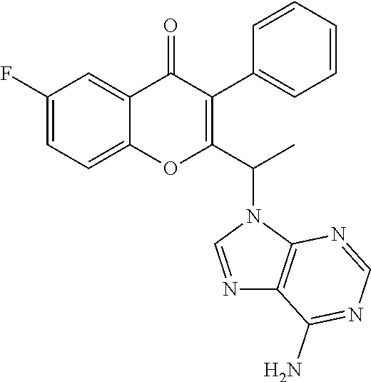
C1=C(F)C=C2C(=C1)OC(C(N1C3=C(N=C1)C(N)=NC=N3)C)=C(C1=CC=CC=C1)C2=O
